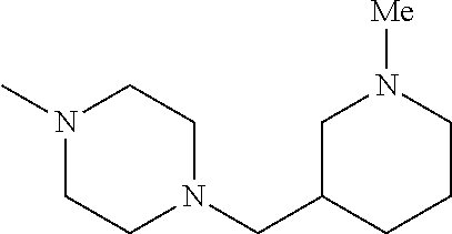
N1(C)CCN(CC2CCCN([Me])C2)CC1
